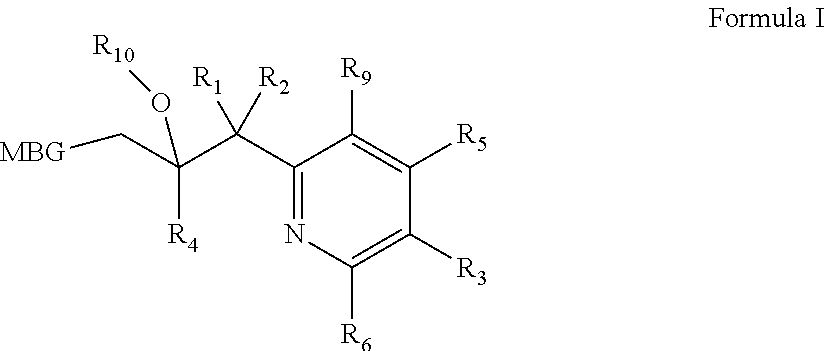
C1(C(C(C[MBG])([R4])O[R10])([R1])[R2])=NC([R6])=C([R3])C([R5])=C1[R9]
